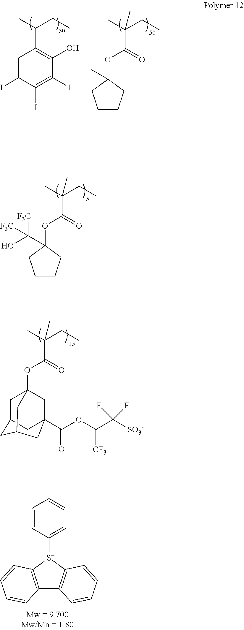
C1=CC([S+]2C3=C(C4=C2C=CC=C4)C=CC=C3)=CC=C1.C1=C(I)C(I)=C(I)C(O)=C1C(CC)C.C1CCC(C)(OC(C(C)(CC)C)=O)C1.C1CCC(C([F3C])([F3C])O)(OC(C(C)(CC)C)=O)C1.C12(OC(C(C)(CC)C)=O)CC3CC(C1)CC(C(OC(C([SO3-])(F)F)[CF3])=O)(C2)C3
